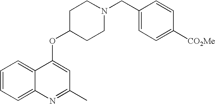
C1=CC=C2C(=C1)C(OC1CCN(CC3=CC=C([CO2Me])C=C3)CC1)=CC(C)=N2
